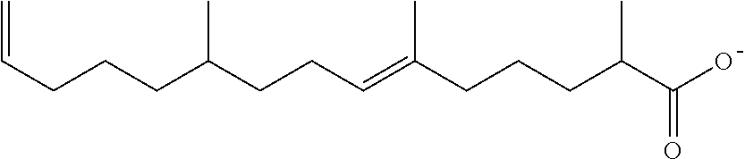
C(=C(CCCC(C(O)=O)C)C)CCC(CCCC=C)C
